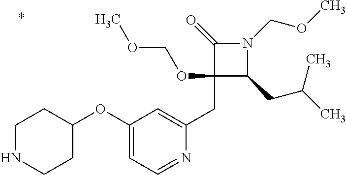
C1(CC2=CC(OC3CCNCC3)=CC=N2)(OCOC)C(CC(C)C)N(COC)C1=O
